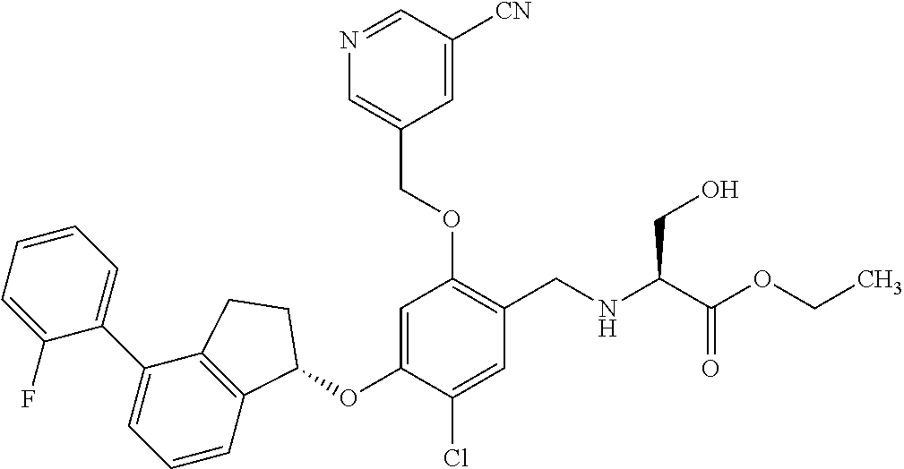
C1(F)=CC=CC=C1C1=CC=CC2=C1CCC2OC1=CC(OCC2=CN=CC([CN])=C2)=C(CNC(C(OCC)=O)CO)C=C1Cl
